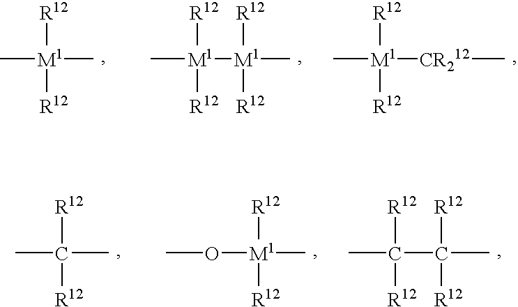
[R12][M1]([R12])(C)C.[R12][M1]([R12])(C)[M1](C)([R12])[R12].[R12][M1]([R12])(C)[CR212]C.[R12]C([R12])(C)C.O(C)[M1](C)([R12])[R12].[R12]C([R12])(C)C(C)([R12])[R12]
